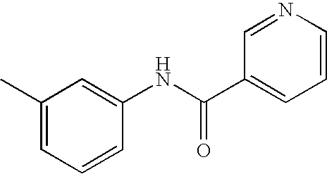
CC1=CC=CC(NC(C2=CC=CN=C2)=O)=C1
